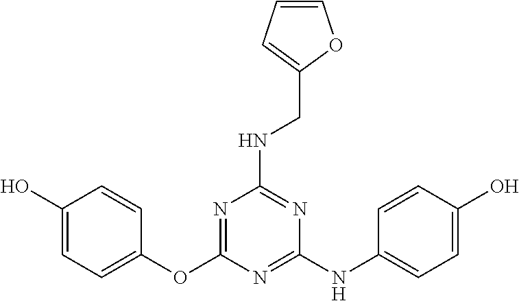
C1(O)=CC=C(OC2=NC(NCC3=CC=CO3)=NC(NC3=CC=C(O)C=C3)=N2)C=C1
